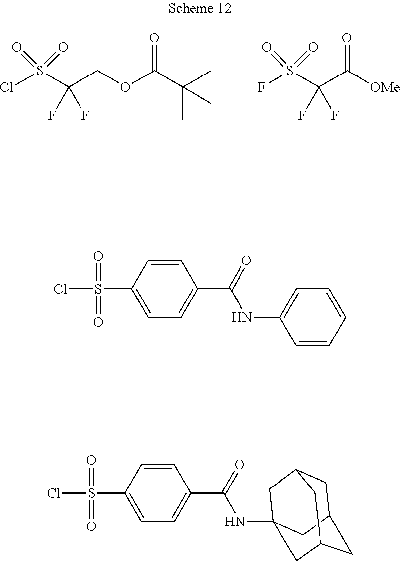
ClS(=O)(=O)C(F)(F)COC(C(C)(C)C)=O.FS(=O)(=O)C(F)(F)C([OMe])=O.C1=CC(S(Cl)(=O)=O)=CC=C1C(=O)NC1=CC=CC=C1.C1=CC(S(Cl)(=O)=O)=CC=C1C(=O)NC12CC3CC(CC(C1)C3)C2
